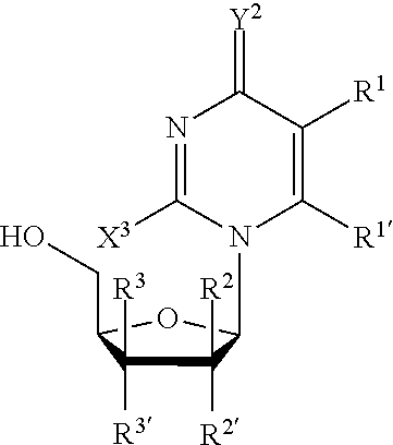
C1([R2])([R2])C([R3])([R3])C(CO)OC1N1C([R1])=C([R1])C(=[Y2])N=C1[X3]
